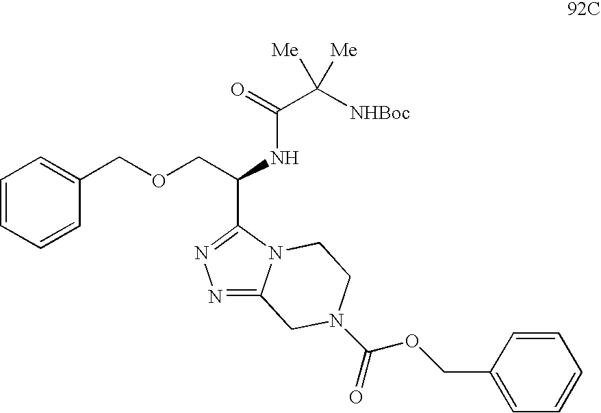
C1=CC=CC(COCC(NC(C([NHBoc])([Me])[Me])=O)C2=NN=C3N2CCN(C(=O)OCC2=CC=CC=C2)C3)=C1
